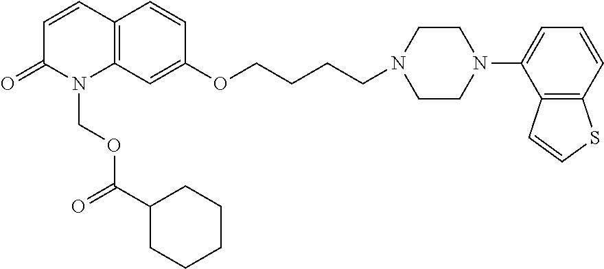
C1=CC2=C(N(COC(=O)C3CCCCC3)C1=O)C=C(OCCCCN1CCN(C3=CC=CC4=C3C=CS4)CC1)C=C2
